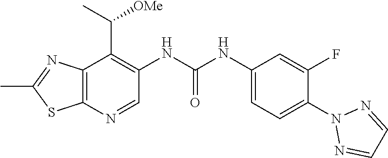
N1=CC=NN1C1=CC=C(NC(NC2=C(C(C)[OMe])C3=C(N=C2)SC(C)=N3)=O)C=C1F
